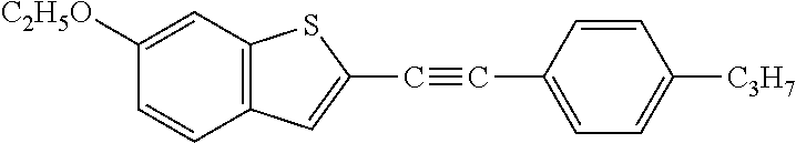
C1([C2H5O])=CC2=C(C=C1)C=C(C#CC1=CC=C([C3H7])C=C1)S2
